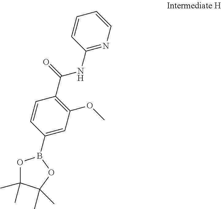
C1=CC(C(NC2=NC=CC=C2)=O)=C(OC)C=C1B1OC(C)(C)C(C)(C)O1
